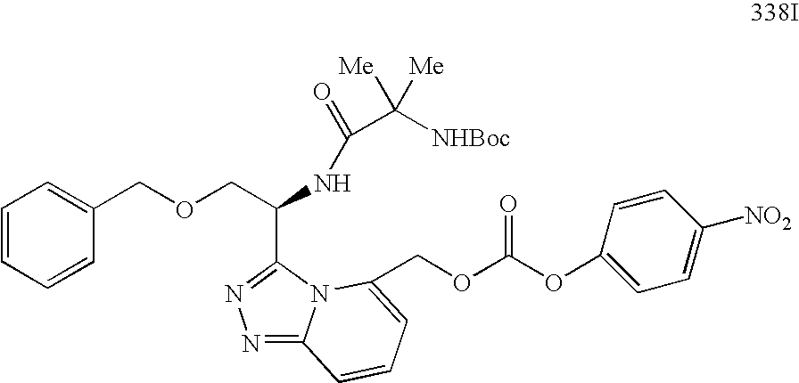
C1=CC=CC(COCC(NC(=O)C([NHBoc])([Me])[Me])C2=NN=C3N2C(COC(OC2=CC=C([NO2])C=C2)=O)=CC=C3)=C1
